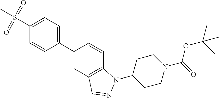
C1(C2=CC=C(S(=O)(=O)C)C=C2)=CC2=C(C=C1)N(C1CCN(C(=O)OC(C)(C)C)CC1)N=C2
